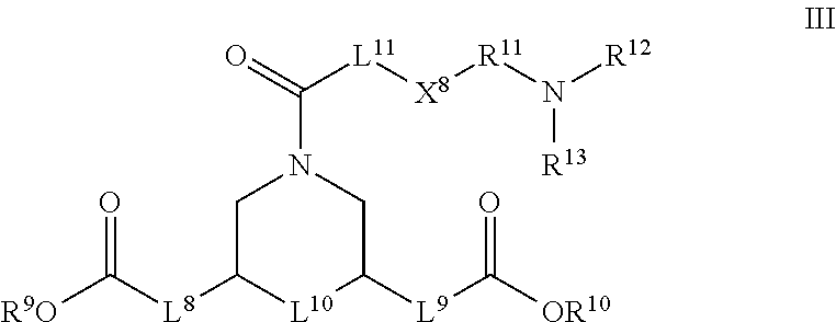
C1C([L8]C([R9O])=O)[L10]C([L9]C([OR10])=O)CN1C(=O)[L11][X8][R11]N([R12])[R13]
